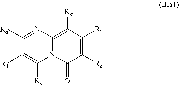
C1([Ra])=NC2=C([Ra])C([R2])=C([Rc])C(=O)N2C([Ra])=C1[R1]
